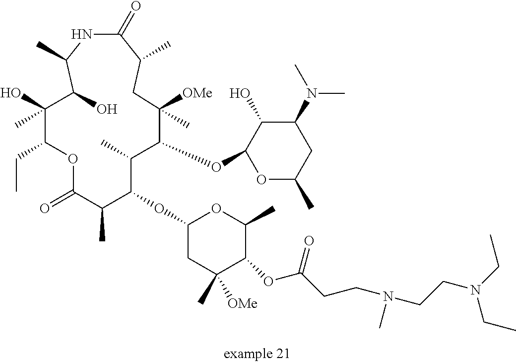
C1(OC2C(C)C(OC3OC(C)CC(N(C)C)C3O)C([OMe])(C)CC(C)C(=O)NC(C)C(O)C(C)(O)C(CC)OC(=O)C2C)CC(C)([OMe])C(OC(CCN(C)CCN(CC)CC)=O)C(C)O1
